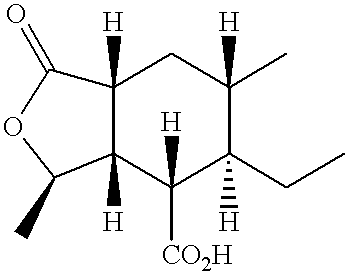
C12([H])C([H])(C([CO2H])([H])C(CC)([H])C(C)([H])C1)C(C)OC2=O
